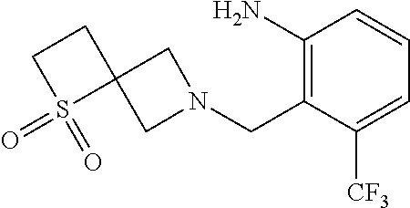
C1(N)=C(CN2CC3(C2)CCS3(=O)=O)C([CF3])=CC=C1
